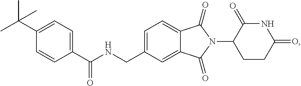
C1=C(CNC(C2=CC=C(C(C)(C)C)C=C2)=O)C=C2C(=C1)C(=O)N(C1CCC(=O)NC1=O)C2=O
